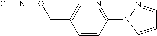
C1=CC(N2C=CC=N2)=NC=C1CON=C
